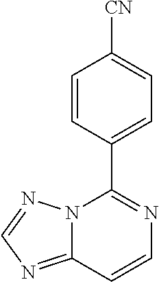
C12=NC=NN1C(C1=CC=C([CN])C=C1)=NC=C2
